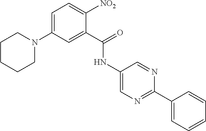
C1(NC(C2=CC(N3CCCCC3)=CC=C2[NO2])=O)=CN=C(C2=CC=CC=C2)N=C1
